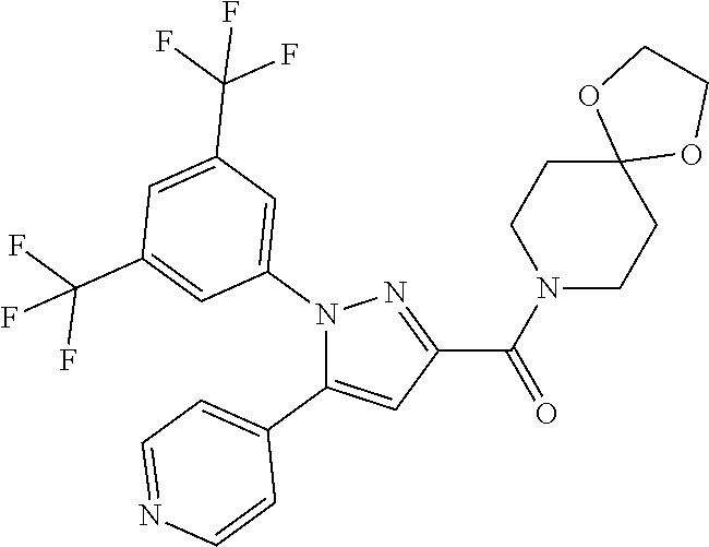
N1(C2=CC(C(F)(F)F)=CC(C(F)(F)F)=C2)C(C2=CC=NC=C2)=CC(C(N2CCC3(CC2)OCCO3)=O)=N1
